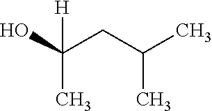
OC(CC(C)C)([H])C
